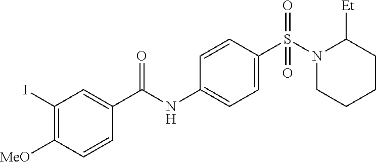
C1=CC(S(N2CCCCC2[Et])(=O)=O)=CC=C1NC(=O)C1=CC(I)=C([MeO])C=C1
